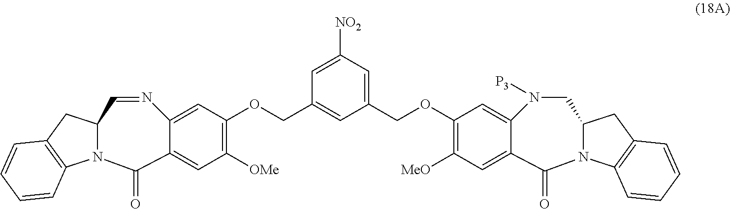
C12=CC(OCC3=CC([NO2])=CC(COC4=C([OMe])C=C5C(=C4)N=CC4N(C5=O)C5=C(C4)C=CC=C5)=C3)=C([MeO])C=C1C(=O)N1C(CN2[P3])CC2=C1C=CC=C2
